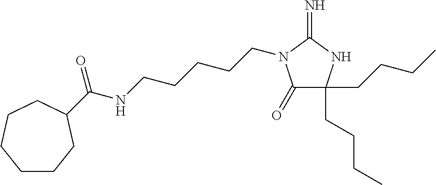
C1CCC(C(NCCCCCN2C(=O)C(CCCC)(CCCC)NC2=N)=O)CCC1
